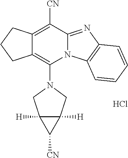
Cl.C12=C([CN])C3=NC4=C(N3C(N3CC5([H])C([H])(C3)C5[CN])=C1CCC2)C=CC=C4
